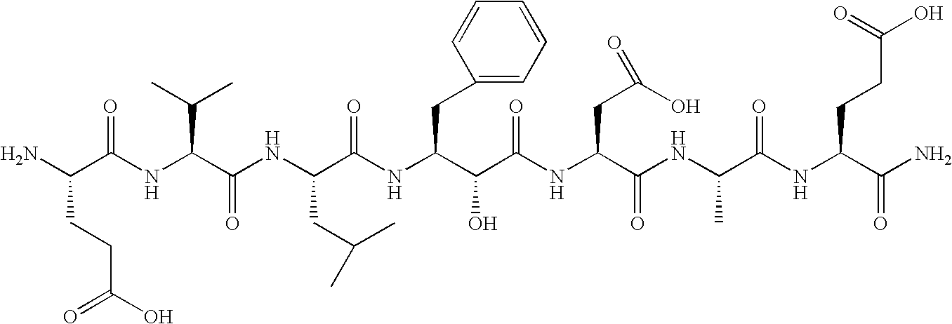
NC(C(NC(C(NC(C(NC(C(C(NC(C(NC(C(NC(C(N)=O)CCC(=O)O)=O)C)=O)CC(O)=O)=O)O)CC1=CC=CC=C1)=O)CC(C)C)=O)C(C)C)=O)CCC(O)=O
